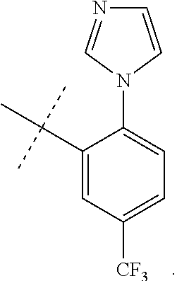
C1(C(C)(C)C)=CC([CF3])=CC=C1N1C=NC=C1
